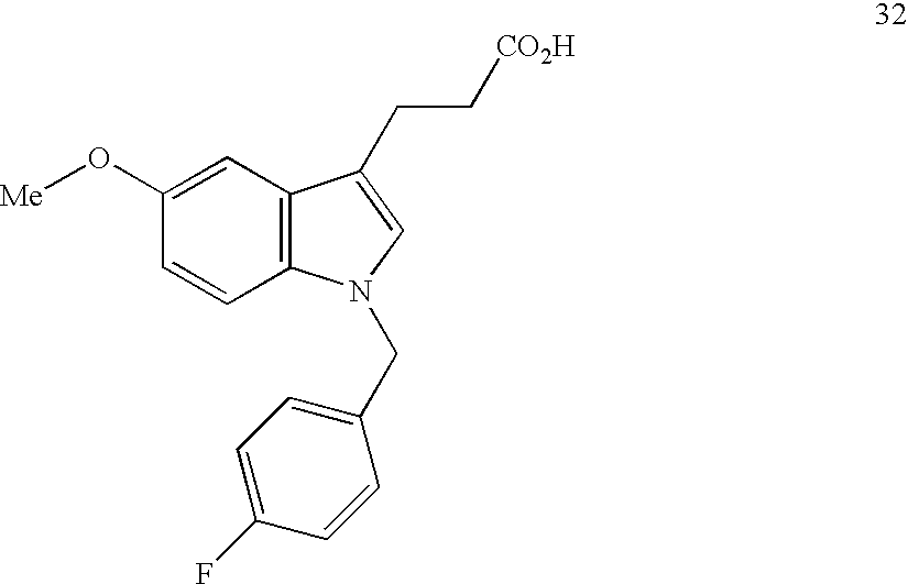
C1(O[Me])=CC2=C(C=C1)N(CC1=CC=C(F)C=C1)C=C2CC[CO2H]
